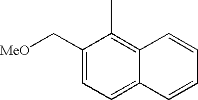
C1(C[MeO])=CC=C2C(=C1C)C=CC=C2
